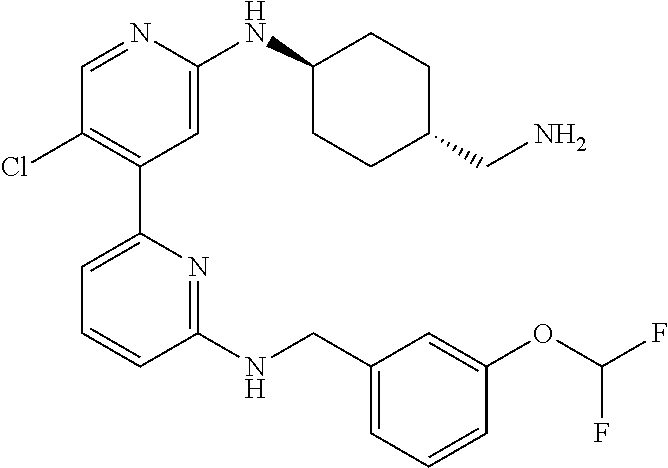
C1=NC(NC2CCC(CN)CC2)=CC(C2=CC=CC(NCC3=CC=CC(OC(F)F)=C3)=N2)=C1Cl
